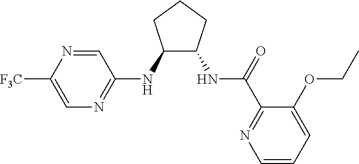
C1(NC2=NC=C([F3C])N=C2)C(NC(=O)C2=NC=CC=C2OCC)CCC1
